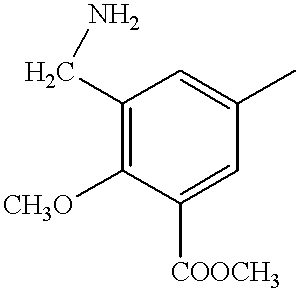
C1(CN)=C([CH3O])C([COOCH3])=CC(C)=C1
